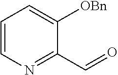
C1=CN=C(C=O)C([OBn])=C1
